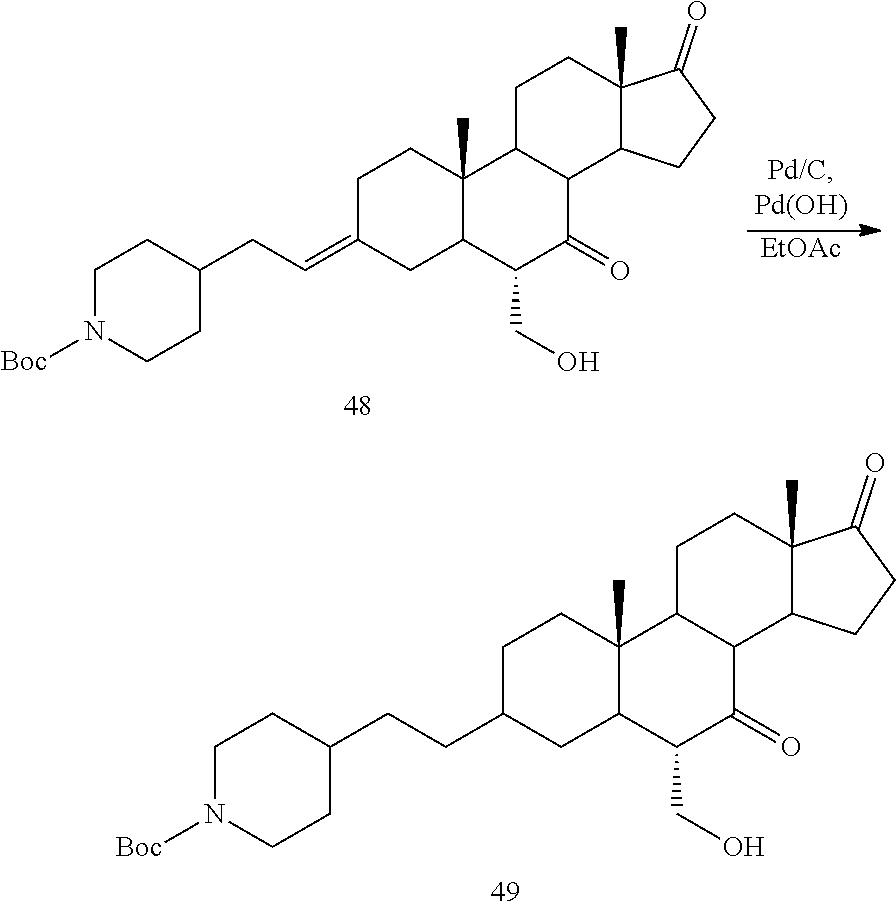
C(C1CC2C(C)(CC1)C1C(C(=O)C2CO)C2C(C)(CC1)C(=O)CC2)CC1CCN([Boc])CC1.[EtOAc].C(=C1CC2C(C)(CC1)C1C(C(=O)C2CO)C2C(C)(CC1)C(=O)CC2)CC1CCN([Boc])CC1
